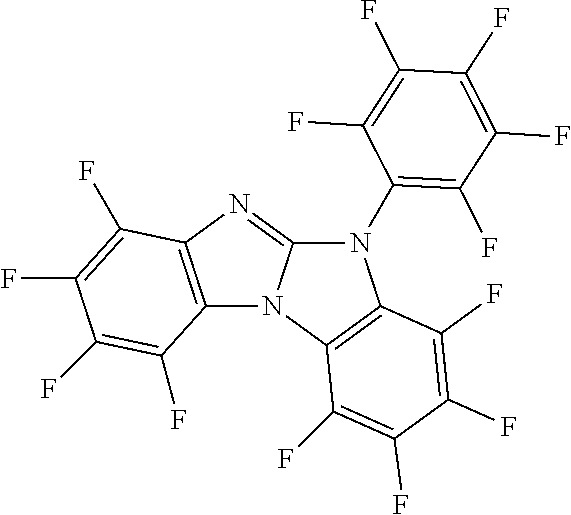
N1(C2=C(F)C(F)=C(F)C(F)=C2F)C2=NC3=C(N2C2=C1C(F)=C(F)C(F)=C2F)C(F)=C(F)C(F)=C3F
